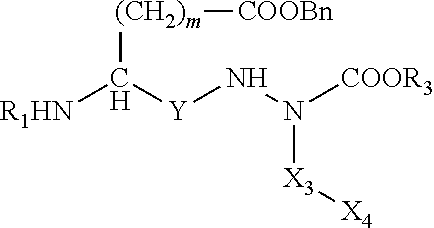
[R1HN]C([Y]NN([COOR3])[X3][X4])[(CH2)m][COOBn]
